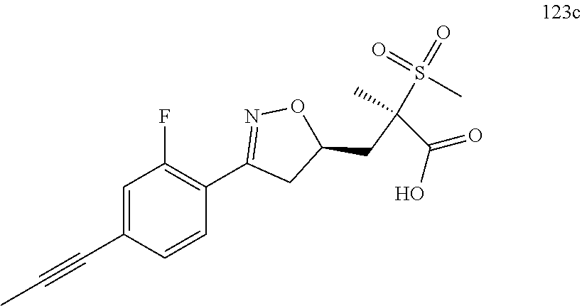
C(C1=CC(F)=C(C2=NOC(CC(C(=O)O)(S(=O)(=O)C)C)C2)C=C1)#CC
